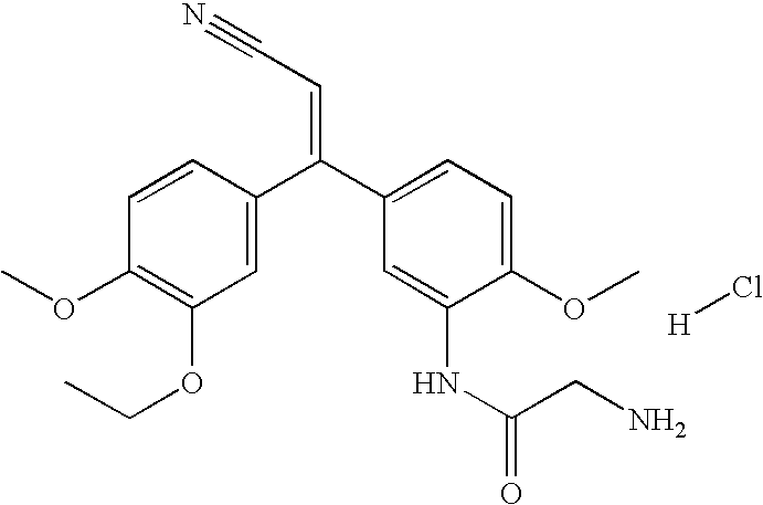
C1=C(C(C2=CC=C(OC)C(NC(CN)=O)=C2)=CC#N)C=CC(OC)=C1OCC.[H]Cl
